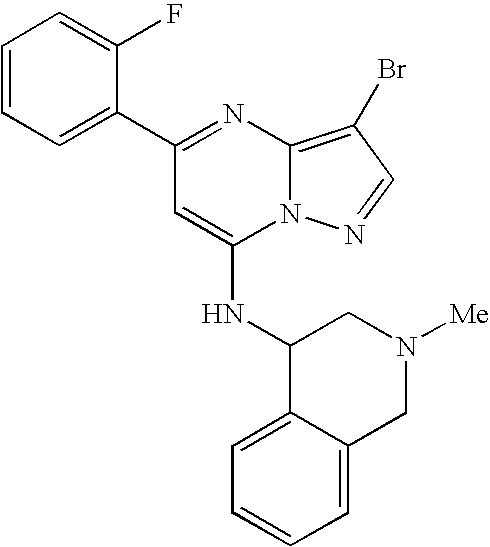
C1(C2=CC=CC=C2F)=NC2=C(Br)C=NN2C(NC2C3=CC=CC=C3CN([Me])C2)=C1
